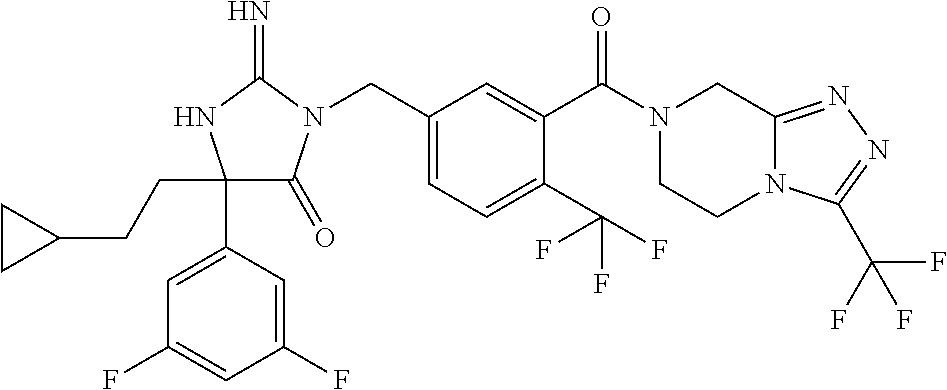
C1(C2=CC(F)=CC(F)=C2)(CCC2CC2)C(=O)N(CC2=CC=C(C(F)(F)F)C(C(N3CCN4C(=NN=C4C(F)(F)F)C3)=O)=C2)C(=N)N1
